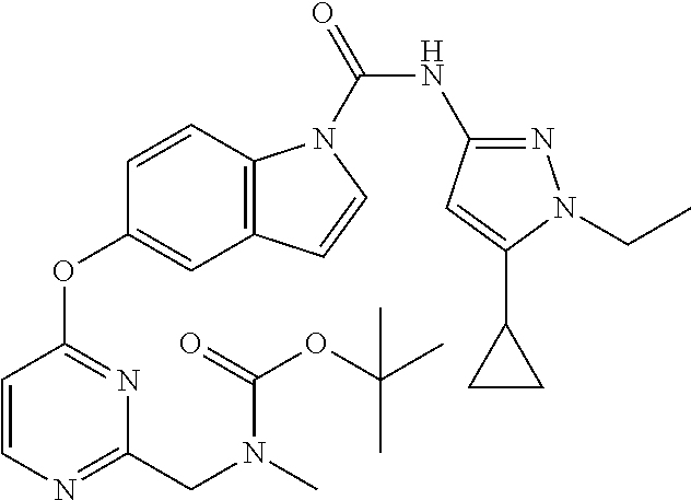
C1=CN=C(CN(C)C(OC(C)(C)C)=O)N=C1OC1=CC2=C(C=C1)N(C(=O)NC1=NN(CC)C(C3CC3)=C1)C=C2
